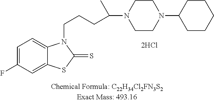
C1=C(F)C=C2C(=C1)N(CCCC(N1CCN(C3CCCCC3)CC1)C)C(=S)S2
